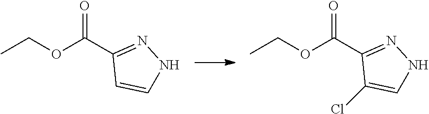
CCOC(C1=NNC=C1)=O.CCOC(C1=NNC=C1Cl)=O
